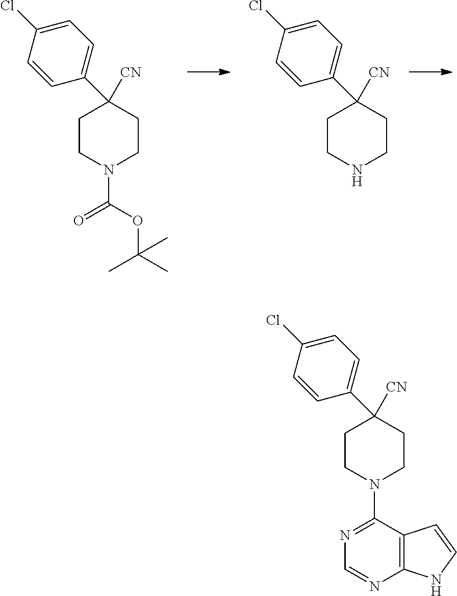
C(N1CCC([CN])(C2=CC=C(Cl)C=C2)CC1)(OC(C)(C)C)=O.N1CCC([CN])(C2=CC=C(Cl)C=C2)CC1.C12=C(C(N3CCC([CN])(C4=CC=C(Cl)C=C4)CC3)=NC=N1)C=CN2
